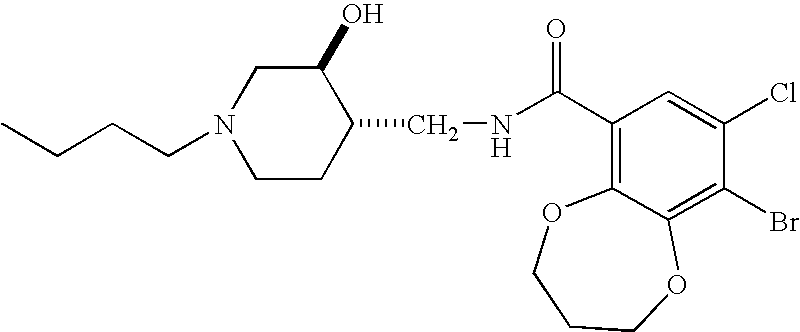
CCCCN1CCC(CNC(C2=C3C(=C(Br)C(Cl)=C2)OCCCO3)=O)C(O)C1
